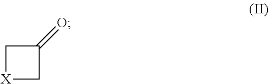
C1[X]CC1=O
